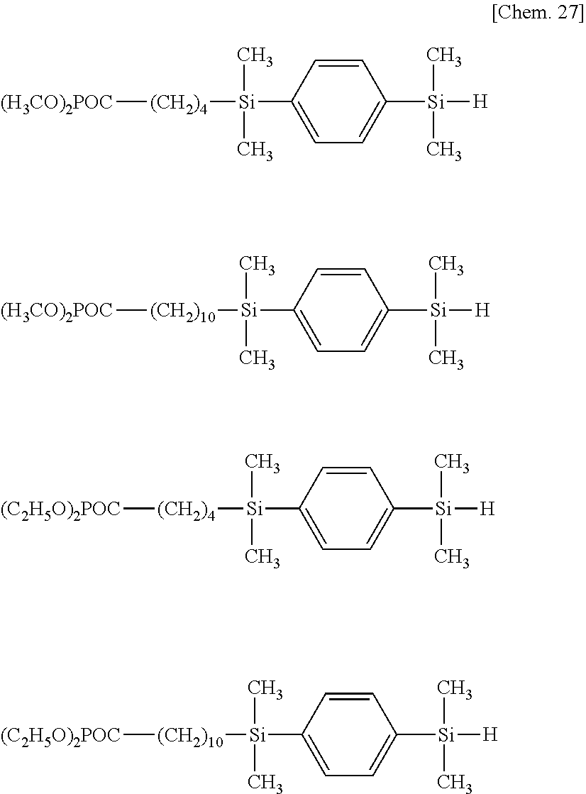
[(H3CO)2POC][(CH2)4][Si](C1=CC=C([Si](C)(C)[H])C=C1)(C)C.[(H3CO)2POC][(CH2)10][Si](C1=CC=C([Si](C)(C)[H])C=C1)(C)C.[(C2H5O)2POC][(CH2)4][Si](C1=CC=C([Si](C)(C)[H])C=C1)(C)C.[(C2H5O)2POC][(CH2)10][Si](C1=CC=C([Si](C)(C)[H])C=C1)(C)C
